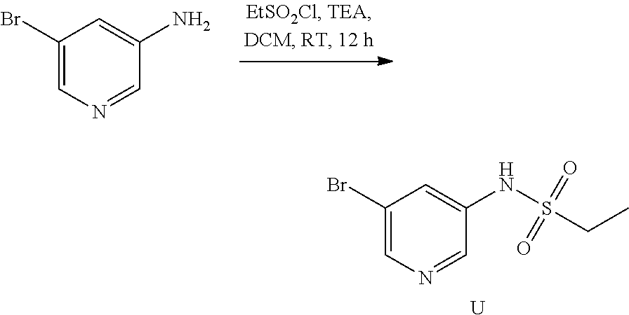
C1(Br)=CN=CC(N)=C1.C1(Br)=CN=CC(NS(CC)(=O)=O)=C1.[U]
